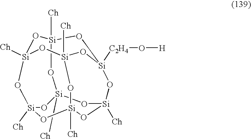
O1[Si]2([Ch])O[Si]3([Ch])O[Si]4([C2H4]O[H])CO[Si]1([Ch])O[Si]1([Ch])O[Si]([Ch])(O2)O[Si]([Ch])(O[Si]([Ch])(O1)O4)O3
